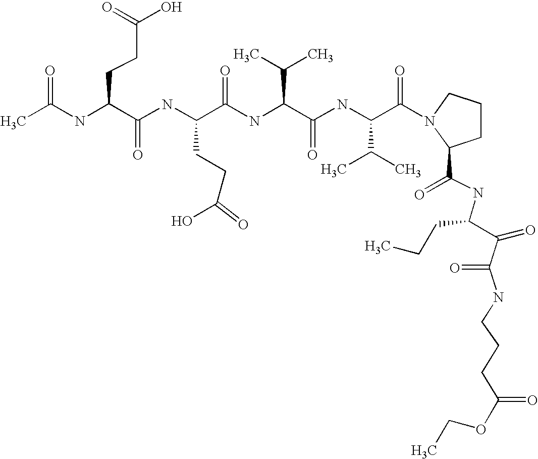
CC(NC(C(NC(C(NC(C(C)C)C(=O)NC(C(C)C)C(=O)N1CCCC1C(=O)NC(C(=O)C(NCCCC(OCC)=O)=O)CCC)=O)CCC(O)=O)=O)CCC(O)=O)=O
